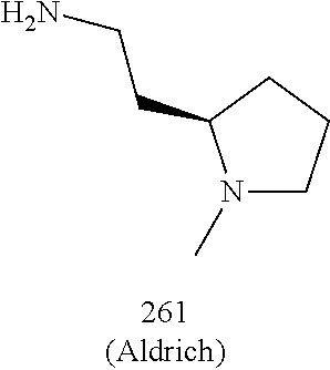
N1(C)CCCC1CCN
